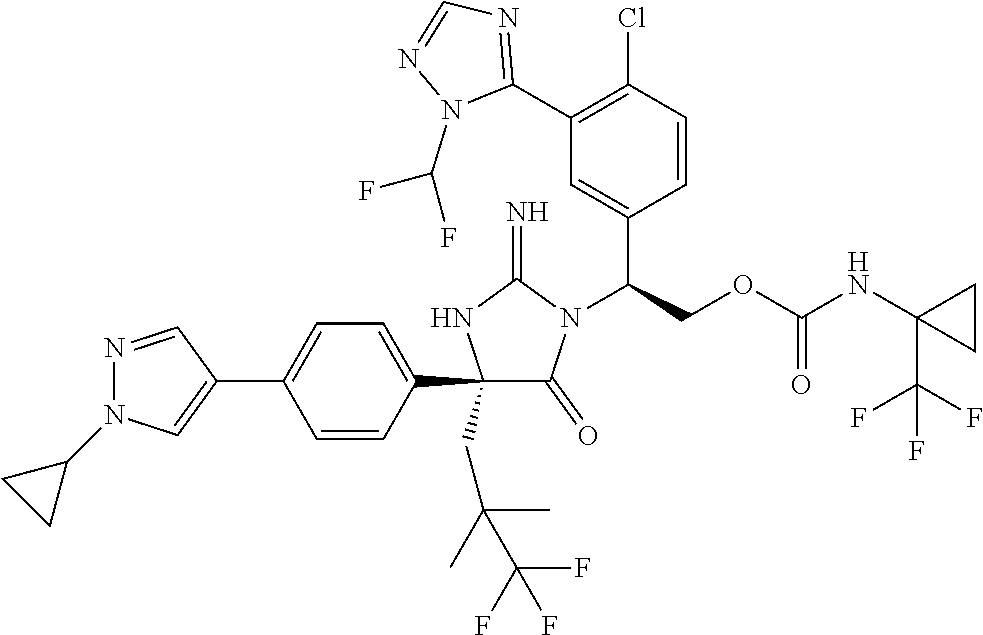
C1(C2=CC=C(C3=CN(C4CC4)N=C3)C=C2)(CC(C)(C(F)(F)F)C)C(=O)N(C(COC(NC2(C(F)(F)F)CC2)=O)C2=CC(C3=NC=NN3C(F)F)=C(Cl)C=C2)C(=N)N1
